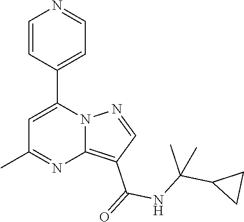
C12=C(C(=O)NC(C3CC3)(C)C)C=NN1C(C1=CC=NC=C1)=CC(C)=N2
